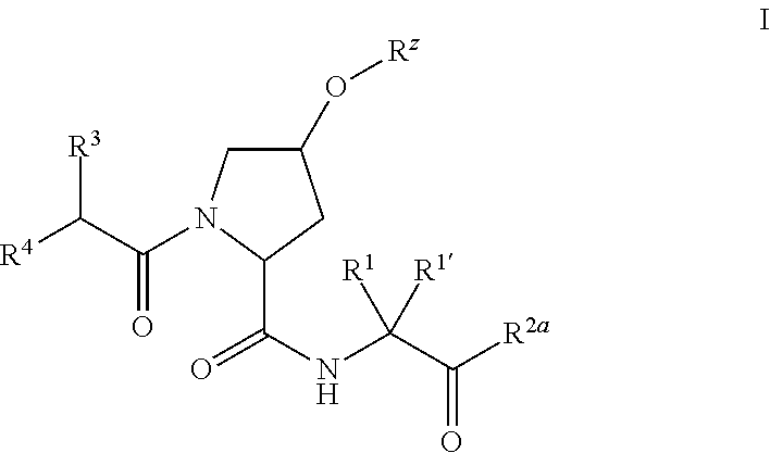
[R4]C(C(=O)N1CC(O[Rz])CC1C(=O)NC(C([R2a])=O)([R1])[R1])[R3]
